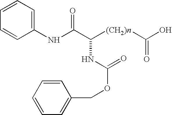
N(C(C([(CH2)n]C(O)=O)NC(OCC1=CC=CC=C1)=O)=O)C1=CC=CC=C1
